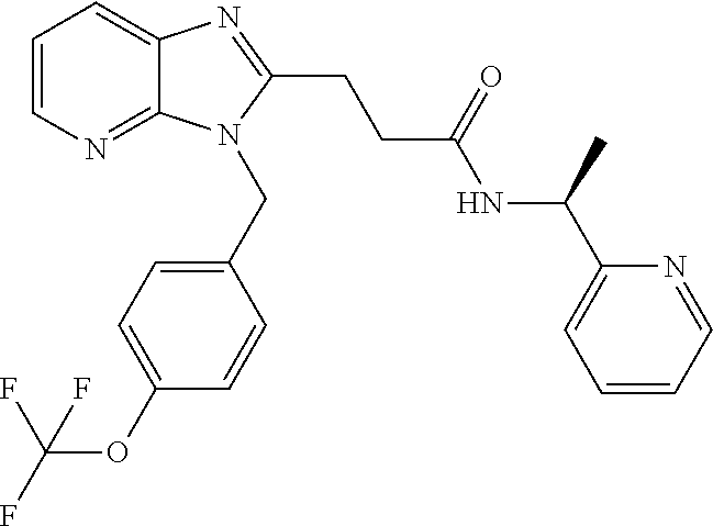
C1=CN=C2C(=C1)N=C(CCC(NC(C1=CC=CC=N1)C)=O)N2CC1=CC=C(OC(F)(F)F)C=C1
